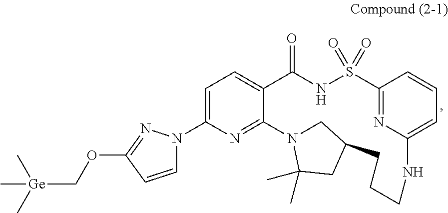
C12=NC(=CC=C1)NCCCC1CN(C3=NC(N4C=CC(OC[Ge](C)(C)C)=N4)=CC=C3C(=O)NS2(=O)=O)C(C)(C)C1
